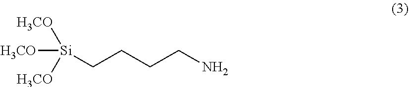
NCCCC[Si]([H3CO])([H3CO])[H3CO]
